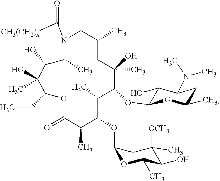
N1(C([CH3(CH2)n])=O)C(C)C(O)C(O)(C)C(CC)OC(=O)C(C)C(OC2OC(C)C(O)C(C)([OCH3])C2)C(C)C(OC2C(O)C(N(C)C)CC(C)O2)C(C)(O)CC(C)C1
